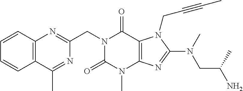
C12=C(C(C)=NC(CN3C(=O)N(C)C4=C(C3=O)N(CC#CC)C(N(CC(C)N)C)=N4)=N1)C=CC=C2
